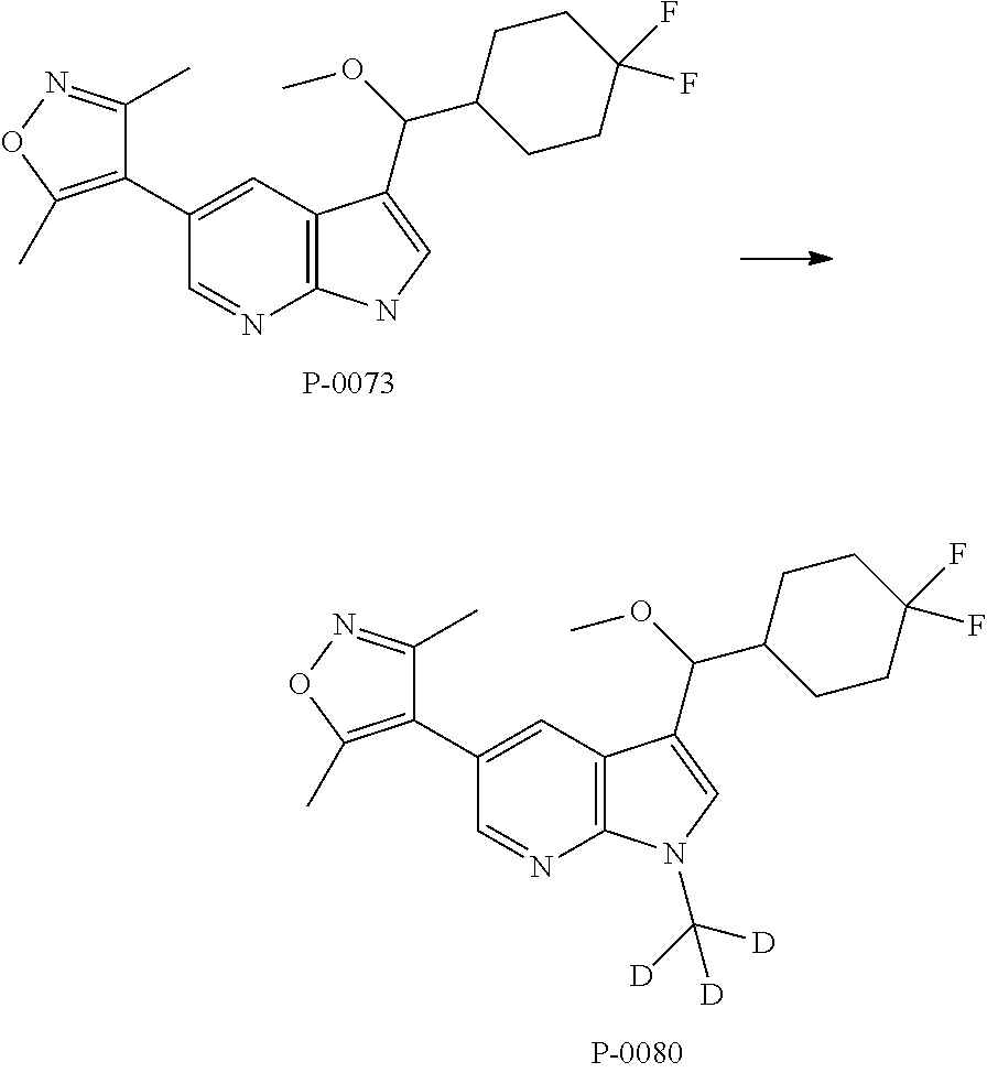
C12=C(C=C(C3=C(C)ON=C3C)C=N1)C(C(OC)C1CCC(F)(F)CC1)=CN2.C12=C(C=C(C3=C(C)ON=C3C)C=N1)C(C(C1CCC(F)(F)CC1)OC)=CN2C([D])([D])[D]
